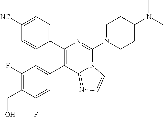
C1(CO)=C(F)C=C(C2=C(C3=CC=C([NC])C=C3)N=C(N3CCC(N(C)C)CC3)N3C2=NC=C3)C=C1F
